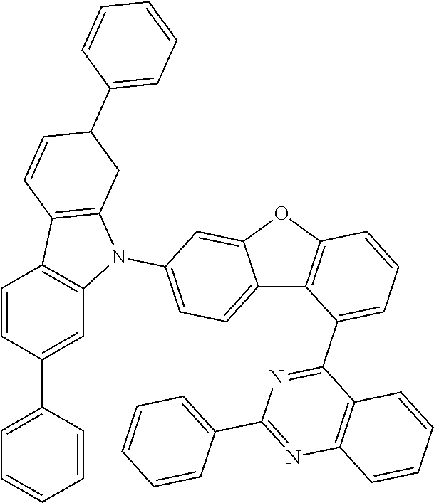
C12=CC=C(N3C4=C(C5=C3C=C(C3=CC=CC=C3)C=C5)C=CC(C3=CC=CC=C3)C4)C=C1OC1=C2C(C2=NC(C3=CC=CC=C3)=NC3=C2C=CC=C3)=CC=C1
